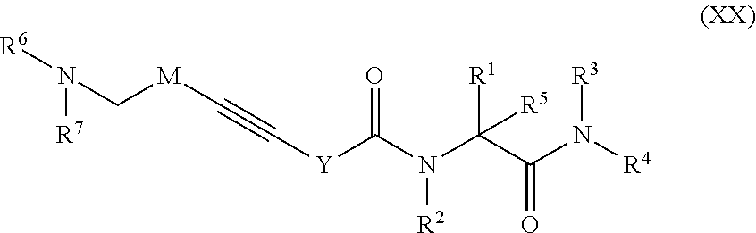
[R6]N(C[M]C#C[Y]C(N(C(C(N([R3])[R4])=O)([R1])[R5])[R2])=O)[R7]
